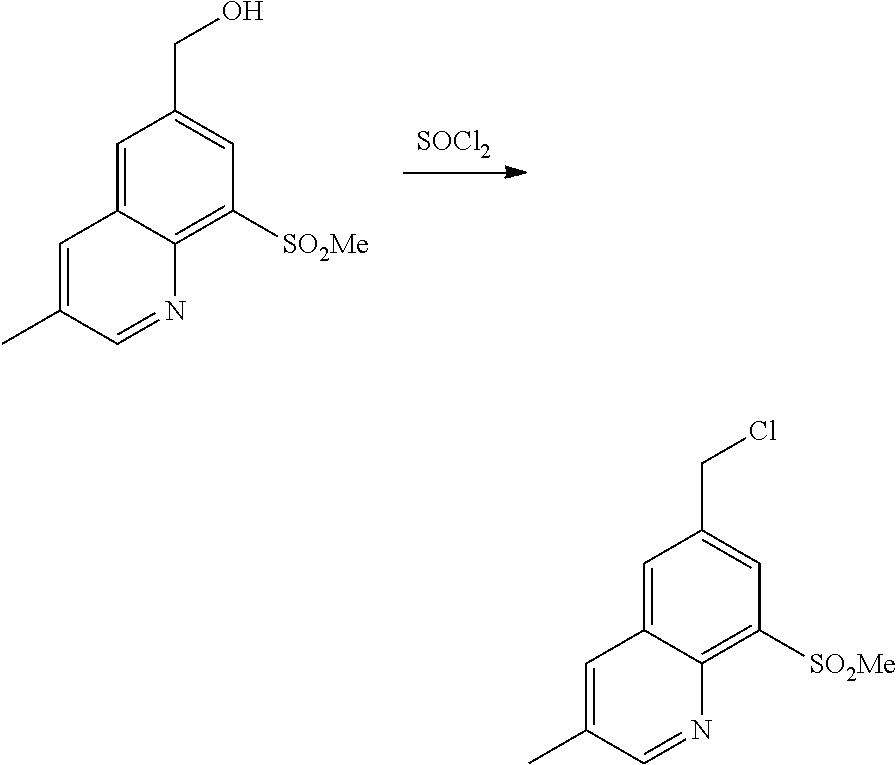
C1=C2C(=C([SO2Me])C=C1CCl)N=CC(C)=C2.[SOCl2].C1=C2C(=C([SO2Me])C=C1CO)N=CC(C)=C2
